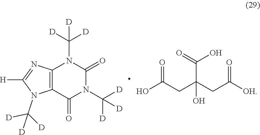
[D]C([D])([D])N1C(=O)N(C([D])([D])[D])C(=O)C2=C1N=C([H])N2C([D])([D])[D].C(C(O)(C(=O)O)CC(=O)[OH])C(O)=O
